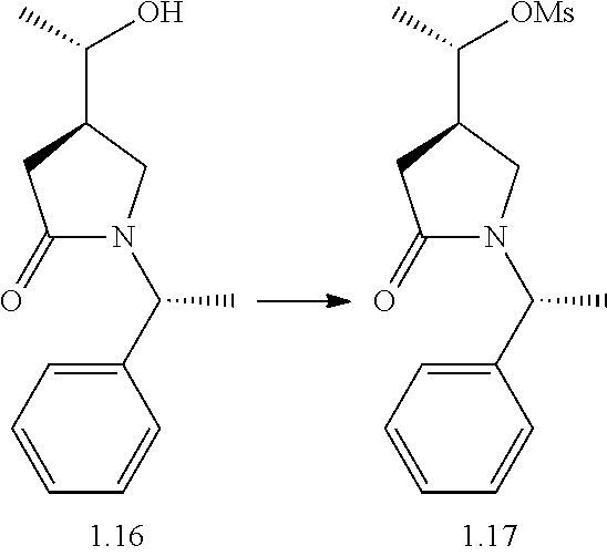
C1(=O)N(C(C2=CC=CC=C2)C)CC(C(C)O)C1.C1(=O)N(C(C2=CC=CC=C2)C)CC(C(C)[OMs])C1
